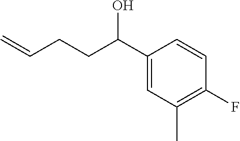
C1(C(CCC=C)O)=CC(C)=C(F)C=C1
